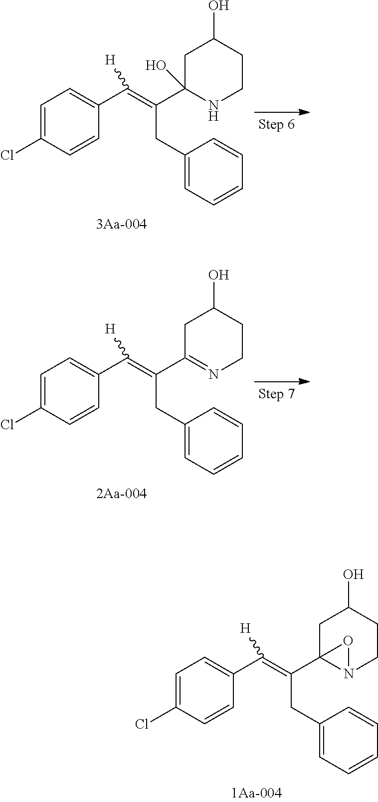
C(C(=C(C1=CC=C(Cl)C=C1)[H])C12N(CCC(O)C1)O2)C1=CC=CC=C1.C(C(=C(C1=CC=C(Cl)C=C1)[H])C1(O)NCCC(O)C1)C1=CC=CC=C1.C(C(=C(C1=CC=C(Cl)C=C1)[H])C1=NCCC(O)C1)C1=CC=CC=C1
